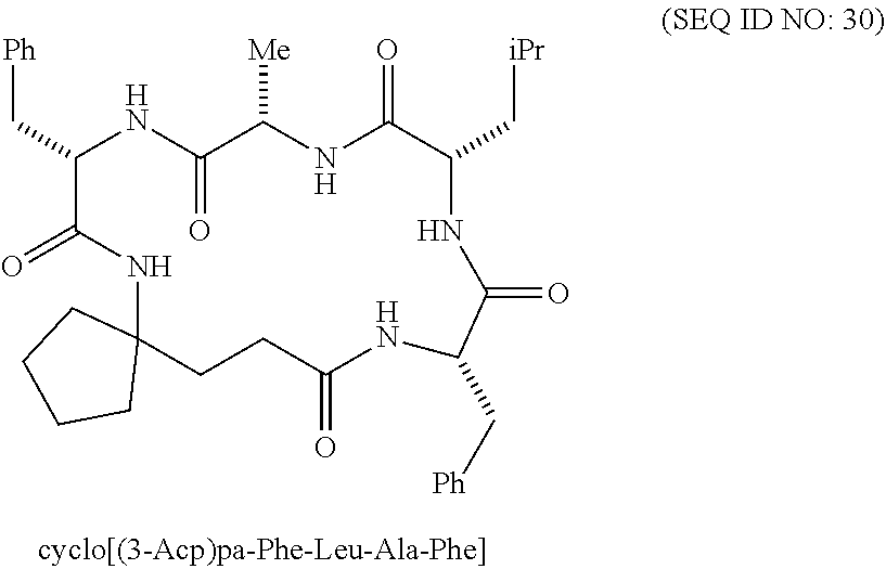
O=C1C([Me])NC(=O)C(C[iPr])NC(=O)C(C[Ph])NC(=O)CCC2(NC(=O)C(C[Ph])N1)CCCC2
